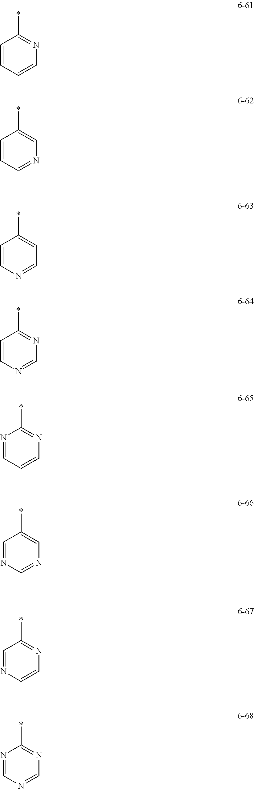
C1=CC=CN=C1*.C1=CC=NC=C1*.C1=CN=CC=C1*.C1=CN=CN=C1*.N1=CC=CN=C1*.C1=NC=NC=C1*.C1=NC=CN=C1*.N1=CN=CN=C1*
